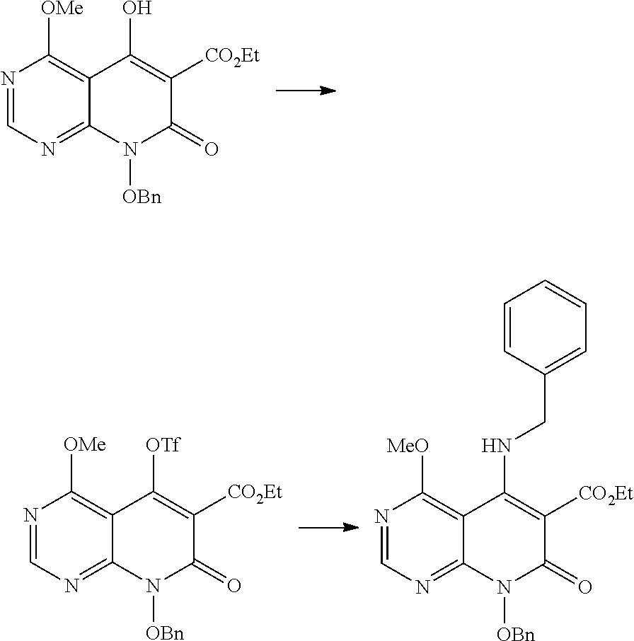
N1=CN=C2C(=C1[OMe])C(O)=C([CO2Et])C(=O)N2[OBn].N1=CN=C2C(=C1[OMe])C([OTf])=C([CO2Et])C(=O)N2[OBn].N1=CN=C2C(=C1[MeO])C(NCC1=CC=CC=C1)=C([CO2Et])C(=O)N2[OBn]
